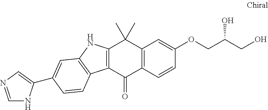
C12=C(C=CC(OCC(CO)O)=C1)C(=O)C1=C(C2(C)C)NC2=C1C=CC(C1=CN=CN1)=C2
